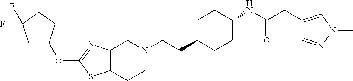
C12=C(CCN(CCC3CCC(NC(CC4=CN(C)N=C4)=O)CC3)C1)SC(OC1CC(F)(F)CC1)=N2
